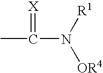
CC(N([R1])[OR4])=[X]
